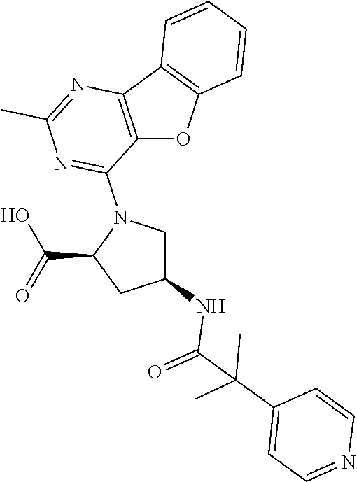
C12=C(C3=C(O1)C=CC=C3)N=C(C)N=C2N1C(C(=O)O)CC(NC(=O)C(C2=CC=NC=C2)(C)C)C1
